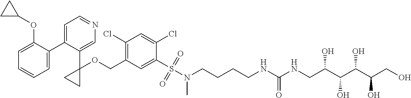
C1=C(C2=CC=NC=C2C2(OCC3=C(Cl)C=C(Cl)C(S(N(CCCCNC(NCC(C(C(C(CO)O)O)O)O)=O)C)(=O)=O)=C3)CC2)C(OC2CC2)=CC=C1
